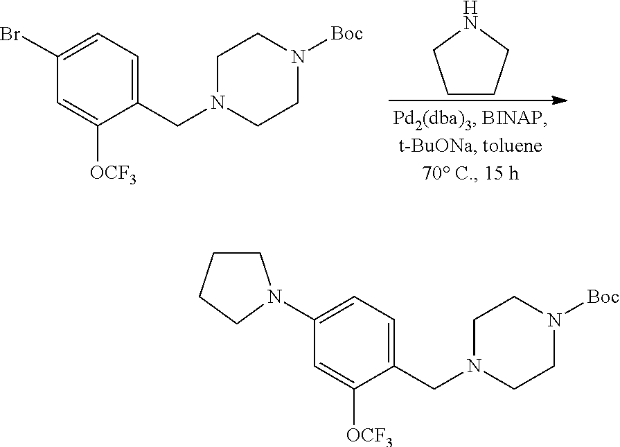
C1(Br)=CC=C(CN2CCN([Boc])CC2)C([OCF3])=C1.N1CCCC1.C1(N2CCCC2)=CC=C(CN2CCN([Boc])CC2)C([OCF3])=C1
